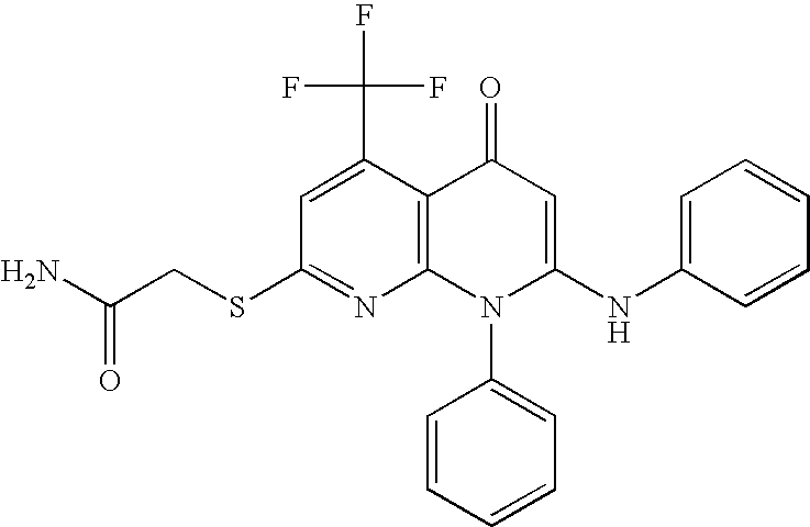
C1(SCC(N)=O)=NC2=C(C(C(F)(F)F)=C1)C(=O)C=C(NC1=CC=CC=C1)N2C1=CC=CC=C1
